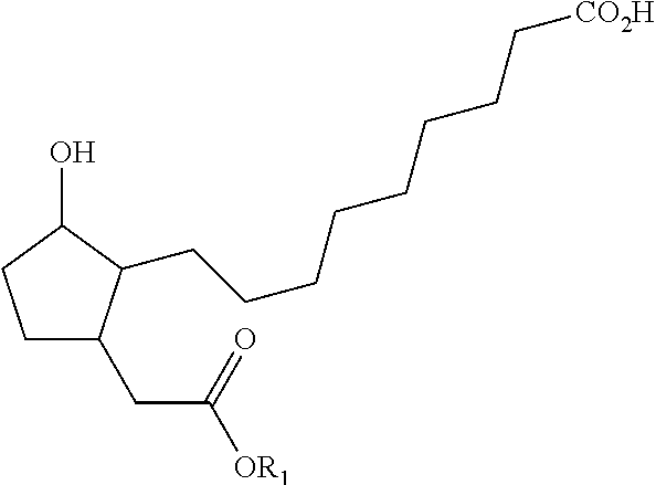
C1CC(O)C(CCCCCCCC[CO2H])C1CC([OR1])=O
